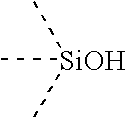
C[SiOH](C)C
